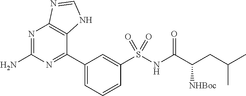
N1=C(N)N=C(C2=CC=CC(S(NC(C(CC(C)C)[NHBoc])=O)(=O)=O)=C2)C2=C1N=CN2
